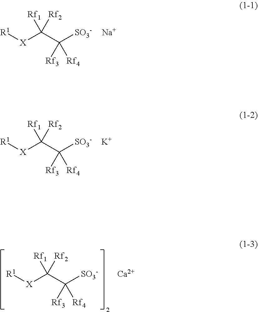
[R1][X]C(C([SO3-])([Rf3])[Rf4])([Rf1])[Rf2].[Na].[R1][X]C(C([SO3-])([Rf3])[Rf4])([Rf1])[Rf2].[K].[R1][X]C(C([SO3-])([Rf3])[Rf4])([Rf1])[Rf2].[Ca]
